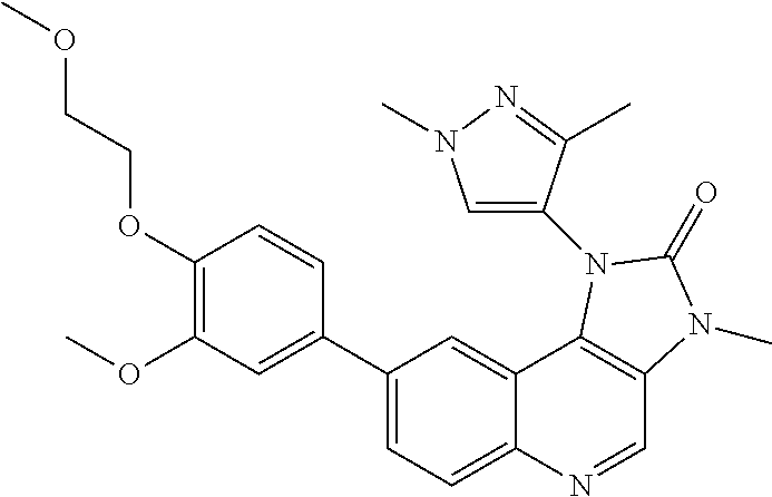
C1(OCCOC)=C(OC)C=C(C2=CC=C3C(=C2)C2=C(C=N3)N(C)C(=O)N2C2=CN(C)N=C2C)C=C1
